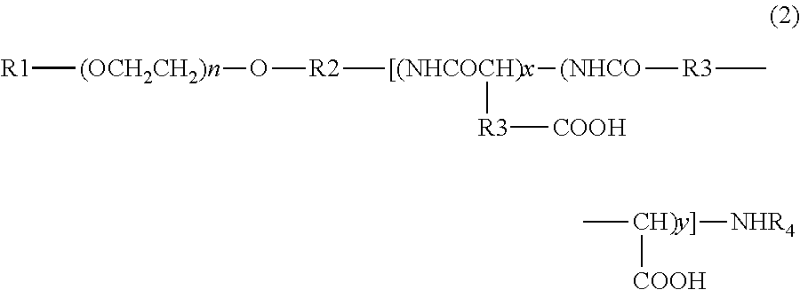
[R1][(OCH2CH2)n]O[R2][[(NHCOCH)x]([R3][COOH])[(NHCO][R3]C.[CH)y]]([NHR4])([COOH])C
